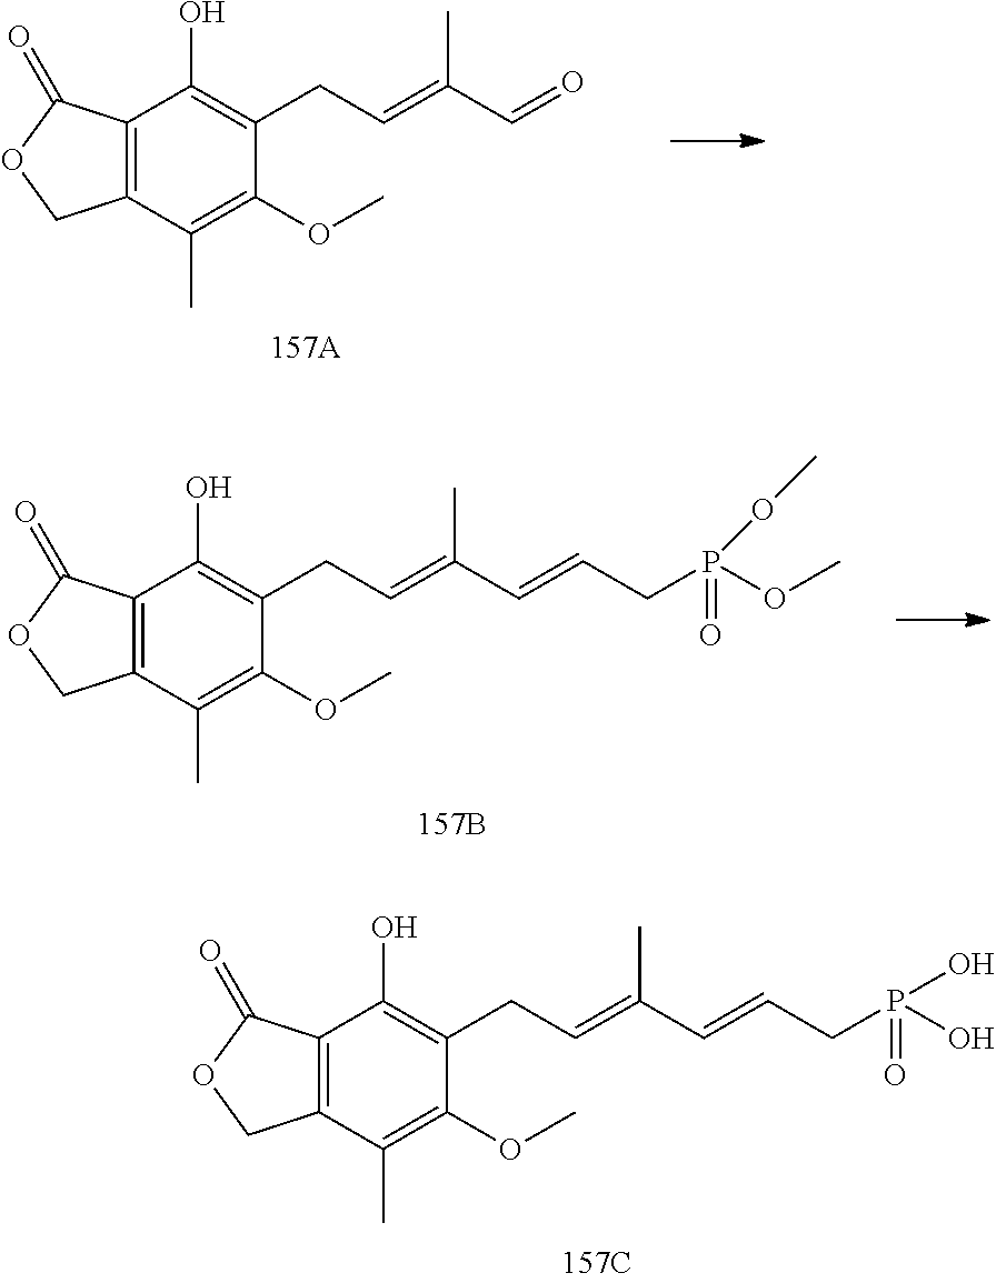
C12=C(C(C)=C(OC)C(CC=C(C=O)C)=C1O)COC2=O.C12=C(C(C)=C(OC)C(CC=C(C=CCP(OC)(OC)=O)C)=C1O)COC2=O.C12=C(C(C)=C(OC)C(CC=C(C=CCP(O)(=O)O)C)=C1O)COC2=O
